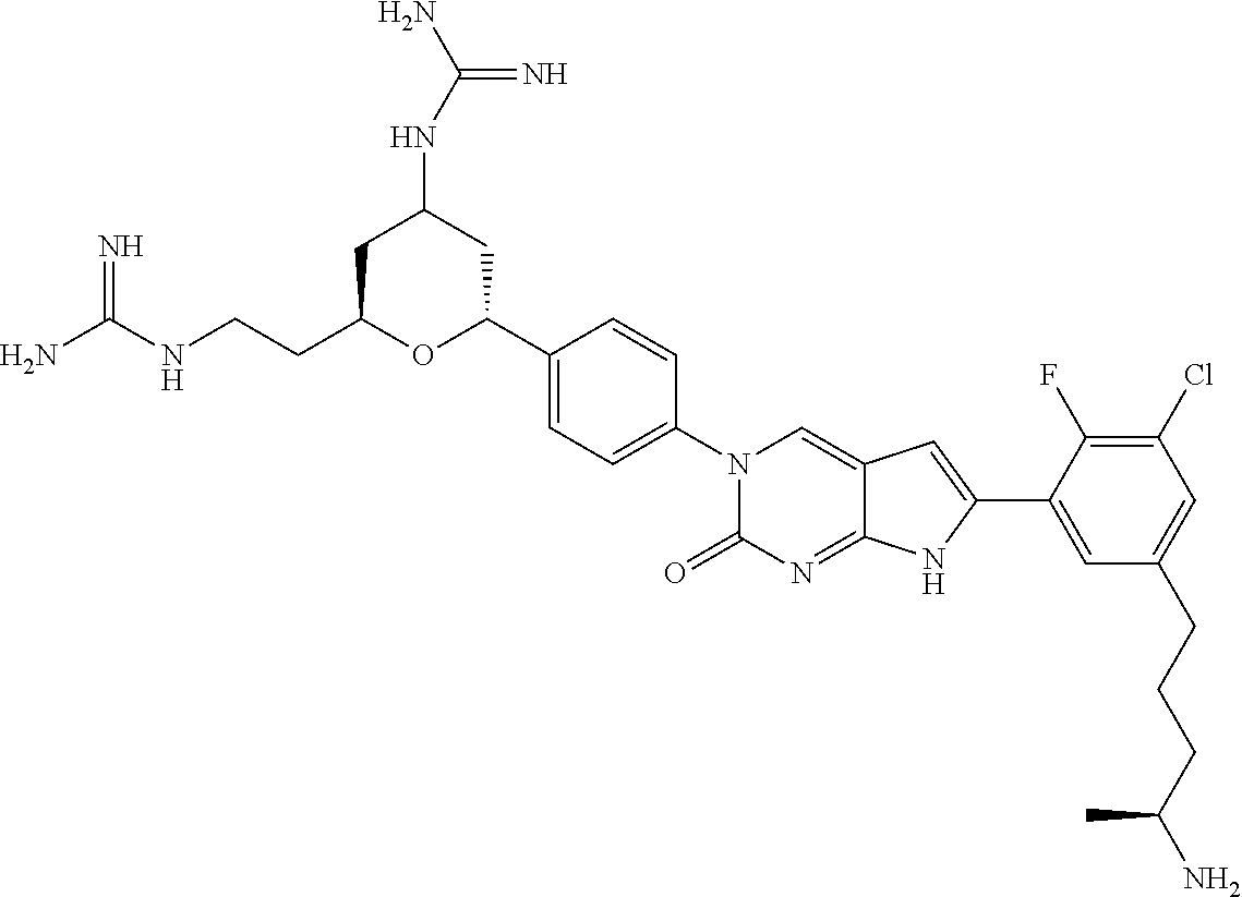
C(CC1OC(C2=CC=C(N3C(=O)N=C4C(=C3)C=C(C3=CC(CCCC(N)C)=CC(Cl)=C3F)N4)C=C2)CC(NC(N)=N)C1)NC(N)=N
